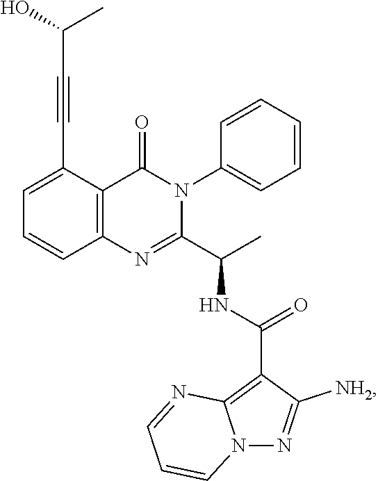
C1=C(C#CC(C)O)C2=C(C=C1)N=C(C(C)NC(C1=C3N(N=C1[NH2])C=CC=N3)=O)N(C1=CC=CC=C1)C2=O
